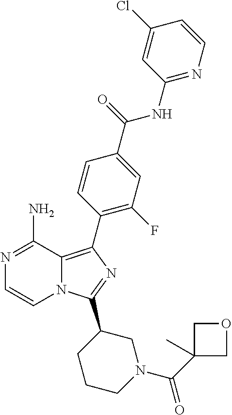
N12C(=C(C3=C(F)C=C(C(=O)NC4=NC=CC(Cl)=C4)C=C3)N=C1C1CCCN(C(C3(C)COC3)=O)C1)C(N)=NC=C2
